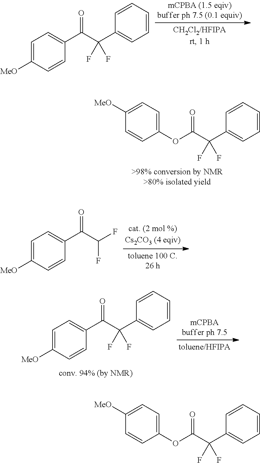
C1=C([MeO])C=CC(C(=O)C(C2=CC=CC=C2)(F)F)=C1.C1=CC(OC(C(C2=CC=CC=C2)(F)F)=O)=CC=C1[MeO].C1=C([MeO])C=CC(C(=O)C(F)F)=C1.C1=C([MeO])C=CC(C(=O)C(F)(F)C2=CC=CC=C2)=C1.C1=CC(OC(C(C2=CC=CC=C2)(F)F)=O)=CC=C1[MeO]
